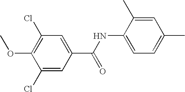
C1(Cl)=C(OC)C(Cl)=CC(C(NC2=CC=C(C)C=C2C)=O)=C1
